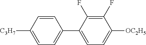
C1=CC([C3H7])=CC=C1C1=CC=C([OC2H5])C(F)=C1F
